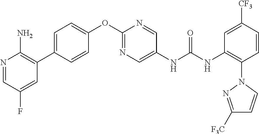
C1=CC(C2=C(N)N=CC(F)=C2)=CC=C1OC1=NC=C(NC(NC2=C(N3C=CC([F3C])=N3)C=CC([CF3])=C2)=O)C=N1
